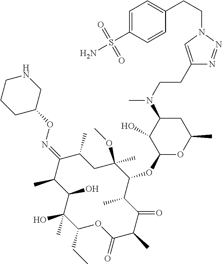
C1(CC)C(C)(O)C(O)C(C)C(=NOC2CNCCC2)C(C)CC(OC)(C)C(OC2OC(C)CC(N(C)CCC3=CN(CCC4=CC=C(S(=O)(=O)N)C=C4)N=N3)C2O)C(C)C(=O)C(C)C(=O)O1
